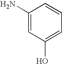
C1(N)=CC(O)=CC=C1
